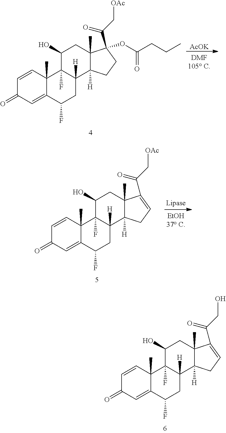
C1=CC2(C)C(=CC1=O)C(F)CC1([H])C2(F)C(O)CC2(C)C1([H])CC=C2C(CO)=O.C1=CC2(C)C(=CC1=O)C(F)CC1([H])C2(F)C(O)CC2(C)C1([H])CCC2(C(C[OAc])=O)OC(CCC)=O.[AcOK].C1=CC2(C)C(=CC1=O)C(F)CC1([H])C2(F)C(O)CC2(C)C1([H])CC=C2C(C[OAc])=O
